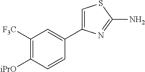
C1([F3C])=C([iPrO])C=CC(C2=CSC(N)=N2)=C1
